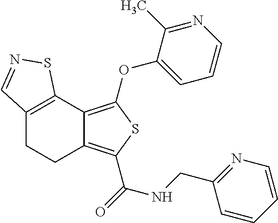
C12=C(C3=C(OC4=CC=CN=C4C)SC(C(=O)NCC4=NC=CC=C4)=C3CC1)SN=C2
